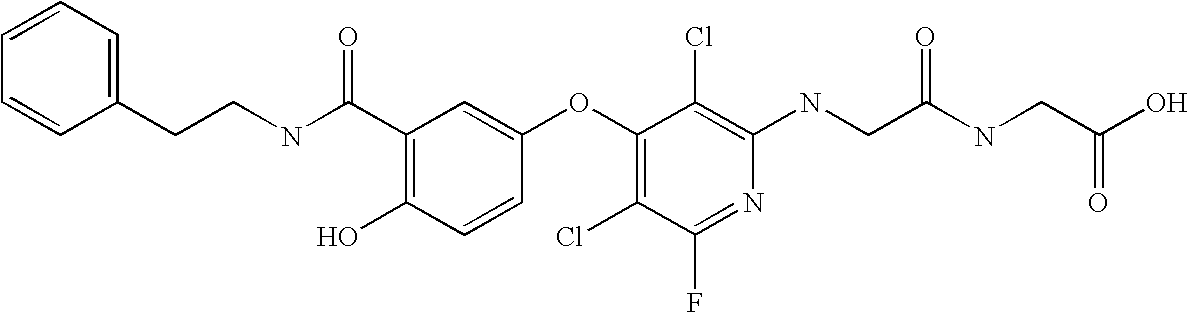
N(C1=C(Cl)C(OC2=CC(C(NCCC3=CC=CC=C3)=O)=C(O)C=C2)=C(Cl)C(F)=N1)CC(NCC(O)=O)=O
